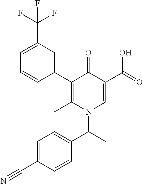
C1=CC(C2=C(C)N(C(C3=CC=C(C#N)C=C3)C)C=C(C(=O)O)C2=O)=CC(C(F)(F)F)=C1
